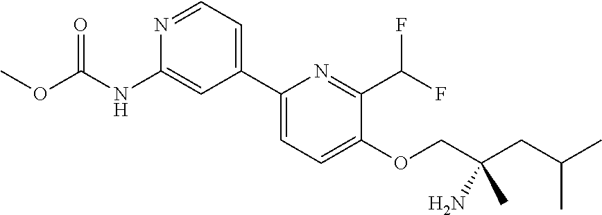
C1(C2=CC=NC(NC(OC)=O)=C2)=CC=C(OCC(CC(C)C)(N)C)C(C(F)F)=N1
